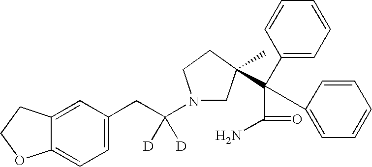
C1=C(CC(N2CC(C)(C(C3=CC=CC=C3)(C(N)=O)C3=CC=CC=C3)CC2)([D])[D])C=C2C(=C1)OCC2
